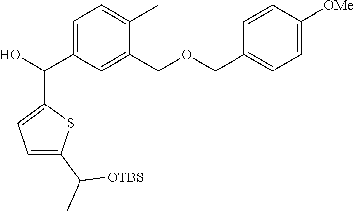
C(C1=CC=C(C([OTBS])C)S1)(O)C1=CC=C(C)C(COCC2=CC=C([OMe])C=C2)=C1
